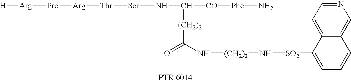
C([(CH2)2]C([CO][Phe]N)N[Ser][Thr][Arg][Pro][Arg][H])(=O)N[(CH2)2]N[SO2]C1=CC=CC2=CN=CC=C12
